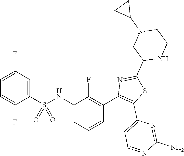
C1=C(F)C(S(NC2=CC=CC(C3=C(C4=CC=NC(N)=N4)SC(C4NCCN(C5CC5)C4)=N3)=C2F)(=O)=O)=CC(F)=C1
